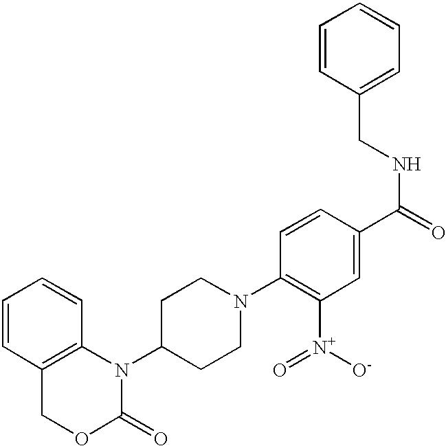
C1=CC2=C(C=C1)N(C1CCN(C3=C([N+](=O)[O-])C=C(C(=O)NCC4=CC=CC=C4)C=C3)CC1)C(=O)OC2
